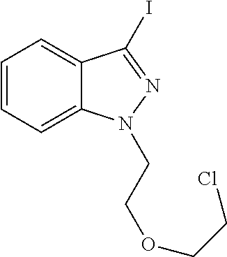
C1=CC=C2C(=C1)C(I)=NN2CCOCCCl
